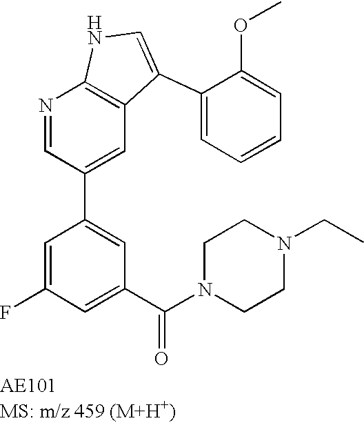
N1=CC(C2=CC(C(N3CCN(CC)CC3)=O)=CC(F)=C2)=CC2=C1NC=C2C1=CC=CC=C1OC
